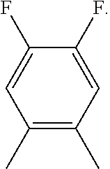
C1(C)=C(C)C=C(F)C(F)=C1
